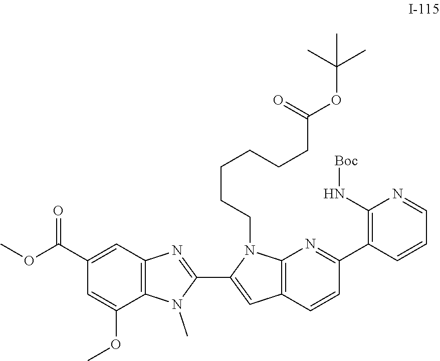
N(C1=C(C2=NC3=C(C=C(C4=NC5=C(N4C)C(OC)=CC(C(OC)=O)=C5)N3CCCCCCC(=O)OC(C)(C)C)C=C2)C=CC=N1)[Boc]
